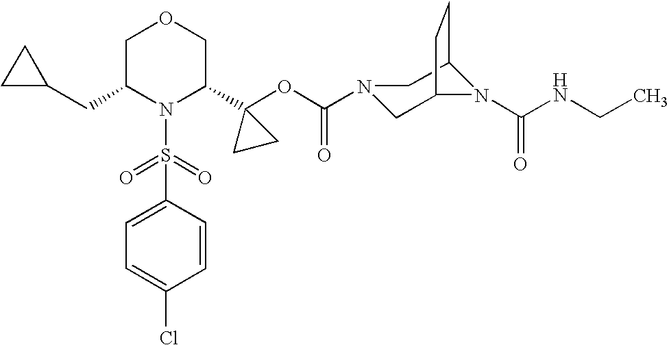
C1=C(S(=O)(=O)N2C(C3(OC(=O)N4CC5N(C(NCC)=O)C(C4)CC5)CC3)COCC2CC2CC2)C=CC(Cl)=C1
